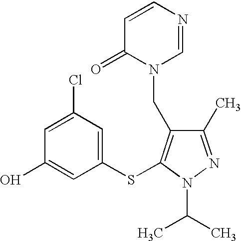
S(C1=C(CN2C=NC=CC2=O)C(C)=NN1C(C)C)C1=CC(Cl)=CC(O)=C1
